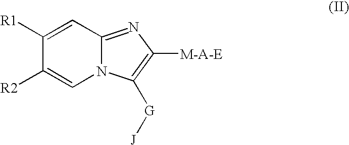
C12=NC([M-A-E])=C([G][J])N1C=C([R2])C([R1])=C2
